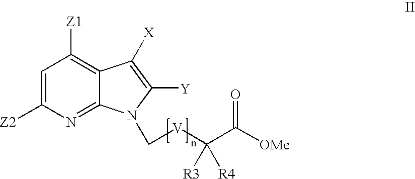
C1=C([Z2])N=C2C(=C1[Z1])C([X])=C([Y])N2C[V]C(C([OMe])=O)([R3])[R4]
